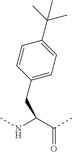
C1=CC(CC(NC)C(C)=O)=CC=C1C(C)(C)C
